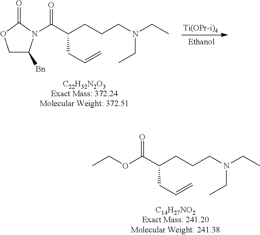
O(C(C(CCCN(CC)CC)CC=C)=O)CC.C1C([Bn])N(C(C(CCCN(CC)CC)CC=C)=O)C(=O)O1
